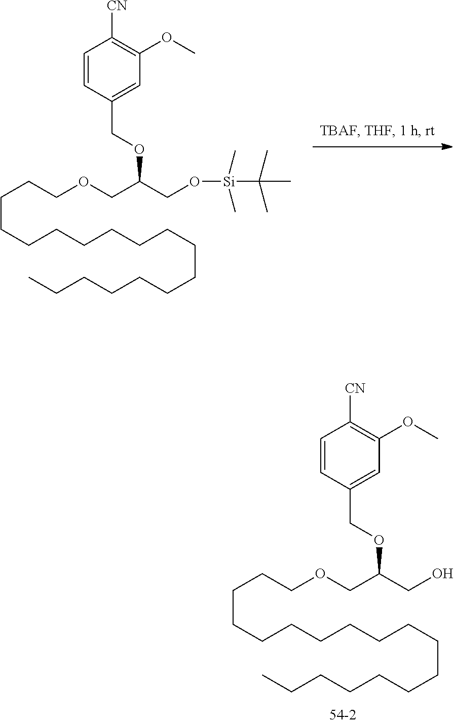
C(CCCCCCCCCCCCC)CCCCOCC(CO[Si](C)(C)C(C)(C)C)OCC1=CC(OC)=C([CN])C=C1.C(CCCCCCCCCCCCC)CCCCOCC(CO)OCC1=CC(OC)=C([CN])C=C1
